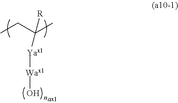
CCC(C)([R])[Yax1][Wax1]O
